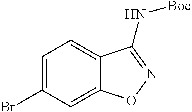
C1=C(Br)C=C2C(=C1)C(N[Boc])=NO2
